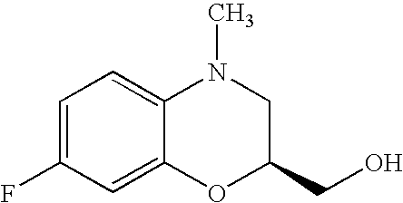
C1=C(F)C=C2C(=C1)N(C)CC(CO)O2
